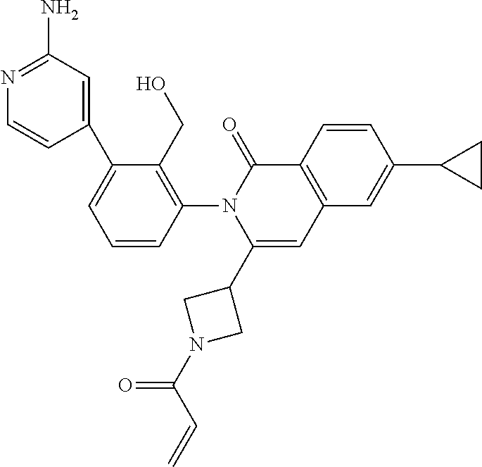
C1=CC(N2C(C3CN(C(C=C)=O)C3)=CC3=C(C2=O)C=CC(C2CC2)=C3)=C(CO)C(C2=CC(N)=NC=C2)=C1
